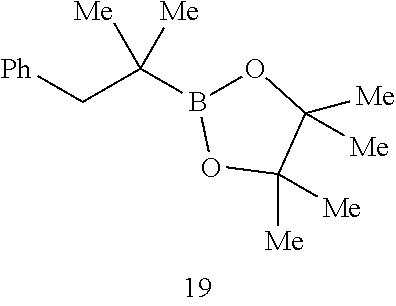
O1B(C(C[Ph])([Me])[Me])OC([Me])([Me])C1([Me])[Me]
